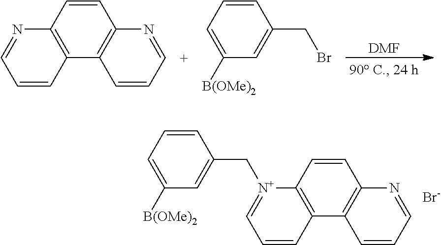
[DMF].C1=CC2=C(C3=C1N=CC=C3)C=CC=N2.C1=CC=C([B(OMe)2])C=C1CBr.C1=CC2=C(C3=C1N=CC=C3)C=CC=[N+]2CC1=CC([B(OMe)2])=CC=C1.[Br-]
